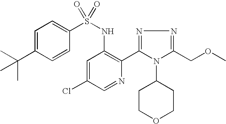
C1=C(C(C)(C)C)C=CC(S(NC2=C(C3=NN=C(COC)N3C3CCOCC3)N=CC(Cl)=C2)(=O)=O)=C1
